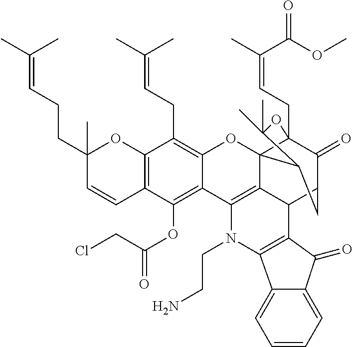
C12=C(C(OC(CCl)=O)=C3C(=C1CC=C(C)C)OC14C5(CC=C(C)C(OC)=O)C(=O)C(CC1C(C)(C)O5)C1C4=C3N(CCN)C3=C1C(=O)C1=CC=CC=C13)C=CC(CCC=C(C)C)(C)O2
